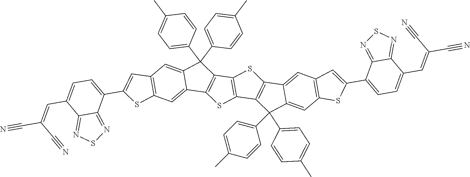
C12=C(C=C3C(=C1)C(C1=CC=C(C)C=C1)(C1=CC=C(C)C=C1)C1=C3SC3=C1SC1=C3C(C3=CC=C(C)C=C3)(C3=CC=C(C)C=C3)C3=CC4=C(C=C13)C=C(C1=CC=C(C=C(C#N)C#N)C3=NSN=C13)S4)SC(C1=CC=C(C=C(C#N)C#N)C3=NSN=C13)=C2
